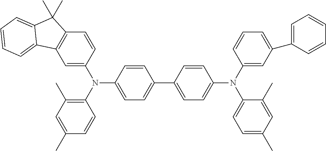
C1=C(N(C2=C(C)C=C(C)C=C2)C2=CC=C(C3=CC=C(N(C4=CC=C(C)C=C4C)C4=CC(C5=CC=CC=C5)=CC=C4)C=C3)C=C2)C=CC2=C1C1=CC=CC=C1C2(C)C
